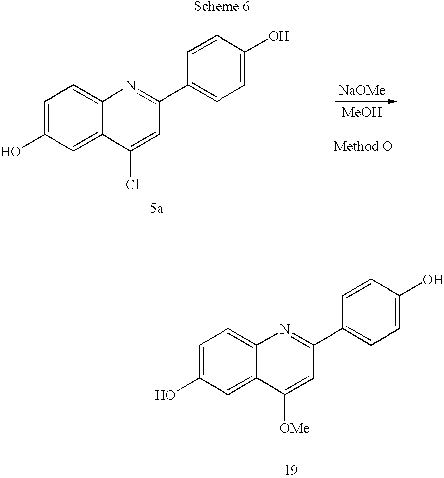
C1=C(O)C=C2C(=C1)N=C(C1=CC=C(O)C=C1)C=C2Cl.[NaOMe].[MeOH].C1=C(O)C=C2C(=C1)N=C(C1=CC=C(O)C=C1)C=C2[OMe]
